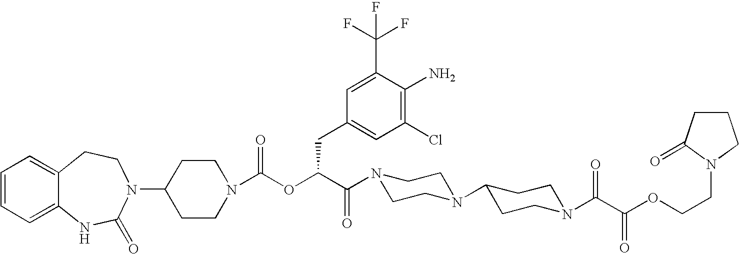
C1(N2C(=O)NC3=CC=CC=C3CC2)CCN(C(OC(C(=O)N2CCN(C3CCN(C(C(OCCN4CCCC4=O)=O)=O)CC3)CC2)CC2=CC(Cl)=C(N)C(C(F)(F)F)=C2)=O)CC1
